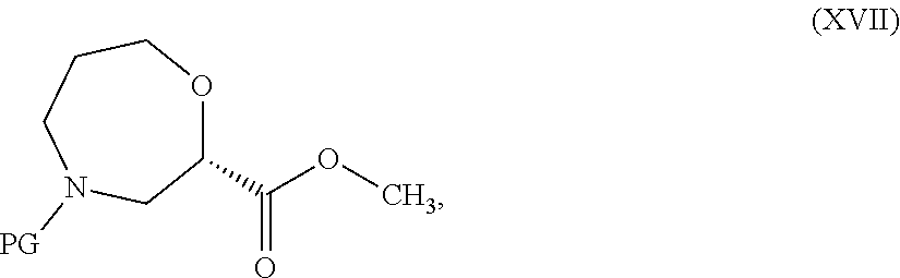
C1(C(OC)=O)OCCCN([PG])C1
